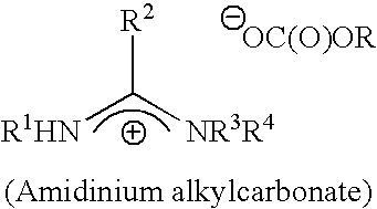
[R2]C([NR3R4])[R1HN]
